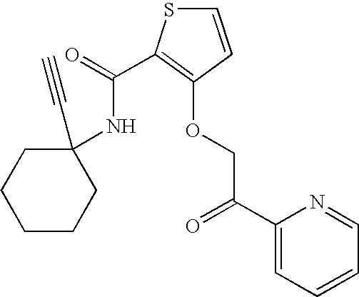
C1(C#C)(NC(=O)C2=C(OCC(C3=CC=CC=N3)=O)C=CS2)CCCCC1
